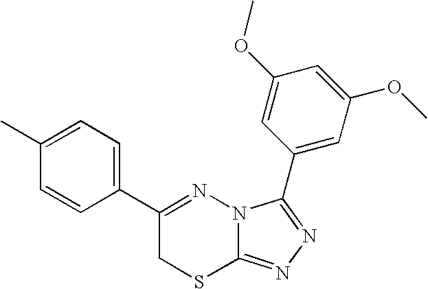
C1=CC(C2=NN3C(=NN=C3C3=CC(OC)=CC(OC)=C3)SC2)=CC=C1C
